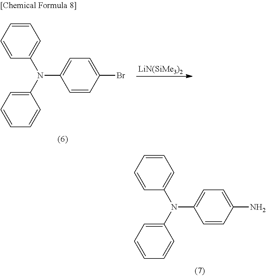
C1=C(N(C2=CC=CC=C2)C2=CC=C(N)C=C2)C=CC=C1.C1=C(N(C2=CC=CC=C2)C2=CC=C(Br)C=C2)C=CC=C1.[LiN(SiMe3)2]
